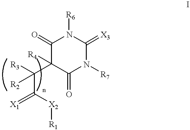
C1(=O)C(C(C(=[X1])[X2][R1])([R3])[R2])([R4])C(=O)N([R7])C(=[X3])N1[R6]
